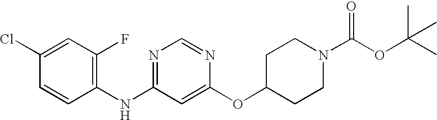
C1(Cl)=CC(F)=C(NC2=NC=NC(OC3CCN(C(OC(C)(C)C)=O)CC3)=C2)C=C1
